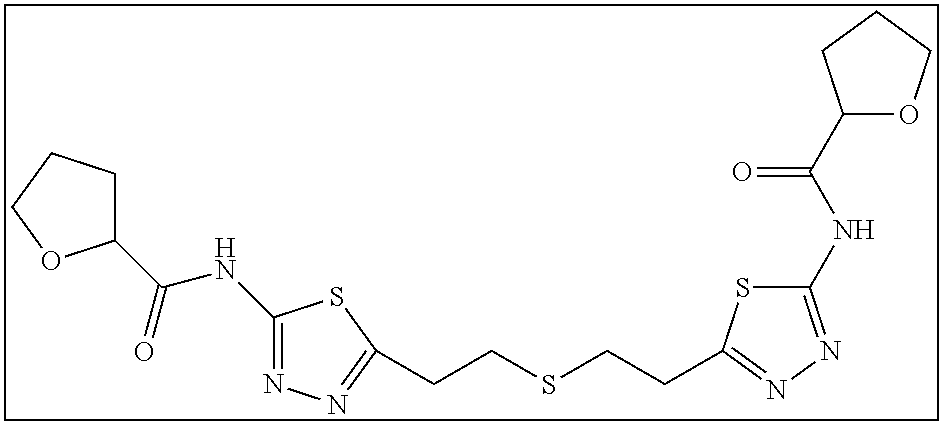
C1(NC(=O)C2CCCO2)=NN=C(CCSCCC2=NN=C(NC(=O)C3OCCC3)S2)S1
